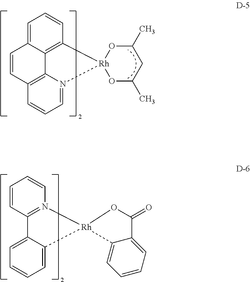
C1=C2C3=C(C=C1)[Rh]1(N4=CC=CC(=C34)C=C2)OC(C)CC(C)O1.C1=CC2=N(C=C1)[Rh]1(C3=CC=CC=C23)C2=CC=CC=C2C(=O)O1
